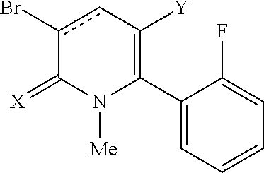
C1(C2=C([Y])cc(Br)C(=[X])N2[Me])=CC=CC=C1F
